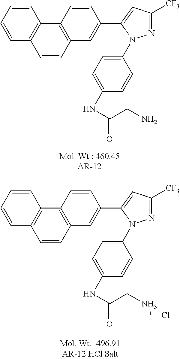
C1=CC=CC2=C1C1=C(C=C2)C=C(C2=CC([CF3])=NN2C2=CC=C(NC(CN)=O)C=C2)C=C1.C1=CC=CC2=C1C1=C(C=C2)C=C(C2=CC([CF3])=NN2C2=CC=C(NC(CN)=O)C=C2)C=C1.Cl
